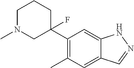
C1(C2(F)CCCN(C)C2)=C(C)C=C2C(=C1)NN=C2
